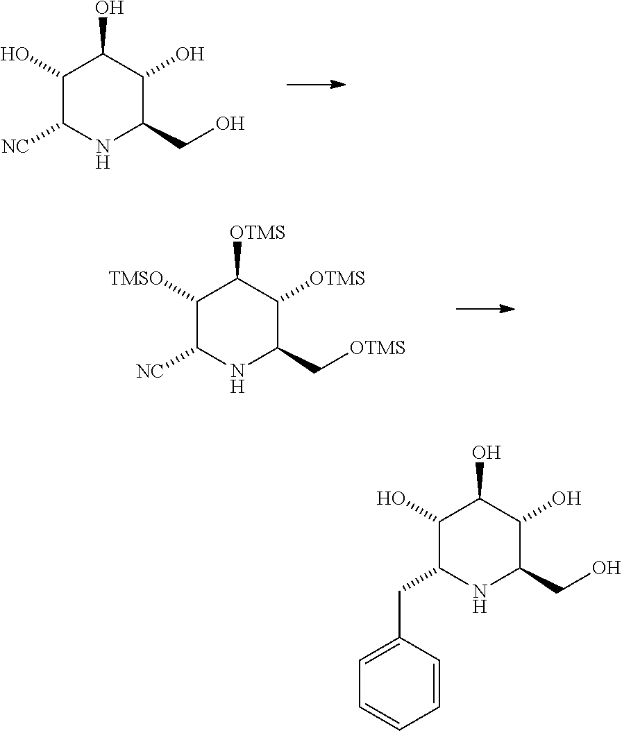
C1(O)C([NC])NC(CO)C(O)C1O.C1([TMSO])C([NC])NC(C[OTMS])C([OTMS])C1[OTMS].C1(O)C(CC2=CC=CC=C2)NC(CO)C(O)C1O
